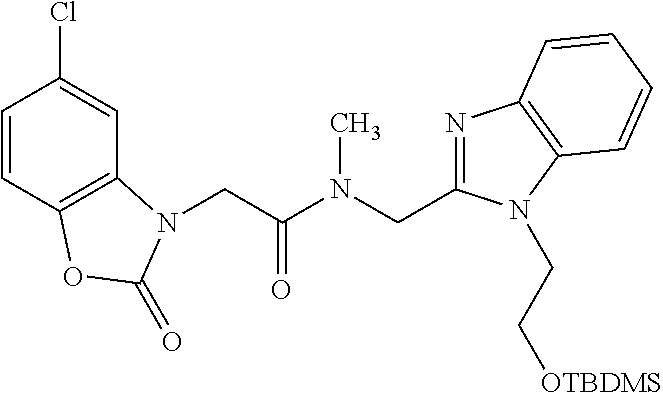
C1=CC2=C(C=C1Cl)N(CC(N(CC1=NC3=C(N1CC[OTBDMS])C=CC=C3)C)=O)C(=O)O2
